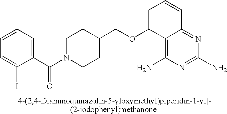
C1N(C(C2=CC=CC=C2I)=O)CCC(COC2=CC=CC3=NC(N)=NC(N)=C23)C1
